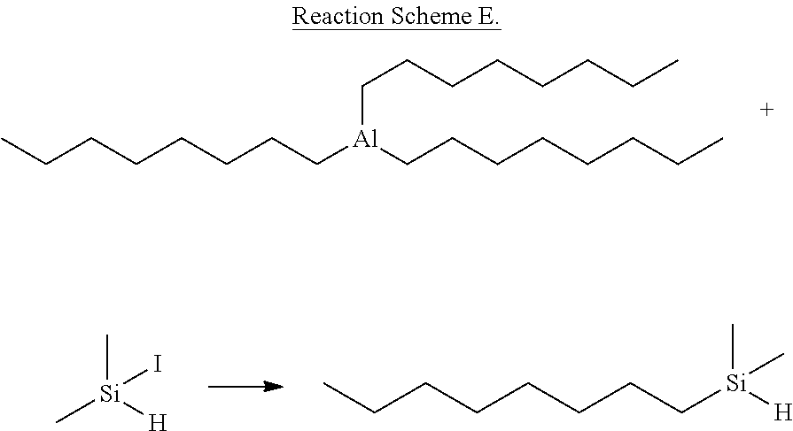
C[Si](C)(I)[H].CCCCCCCC[Si](C)(C)[H].CCCCCCCC[Al](CCCCCCCC)CCCCCCCC
